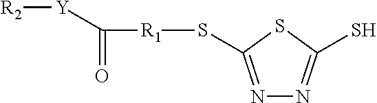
N1=C(S[R1]C([Y][R2])=O)SC(S)=N1
